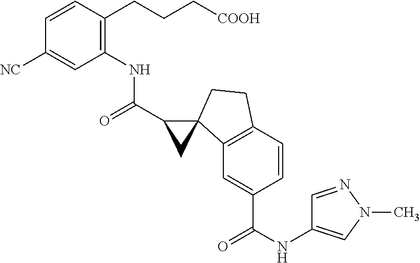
C1=CC(CCC[COOH])=C(NC(C2C3(C4=C(C=CC(C(NC5=CN(C)N=C5)=O)=C4)CC3)C2)=O)C=C1[NC]
